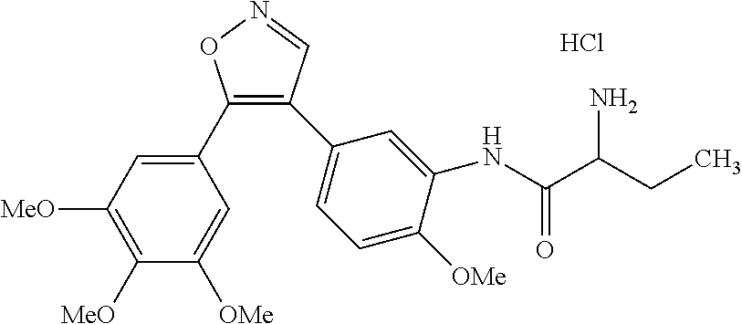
C1(C2=CC([MeO])=C([MeO])C([OMe])=C2)=C(C2=CC=C([OMe])C(NC(C(CC)N)=O)=C2)C=NO1.Cl
